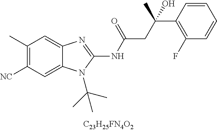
C1(C)=C([CN])C=C2C(=C1)N=C(NC(CC(C)(C1=C(F)C=CC=C1)O)=O)N2C(C)(C)C
